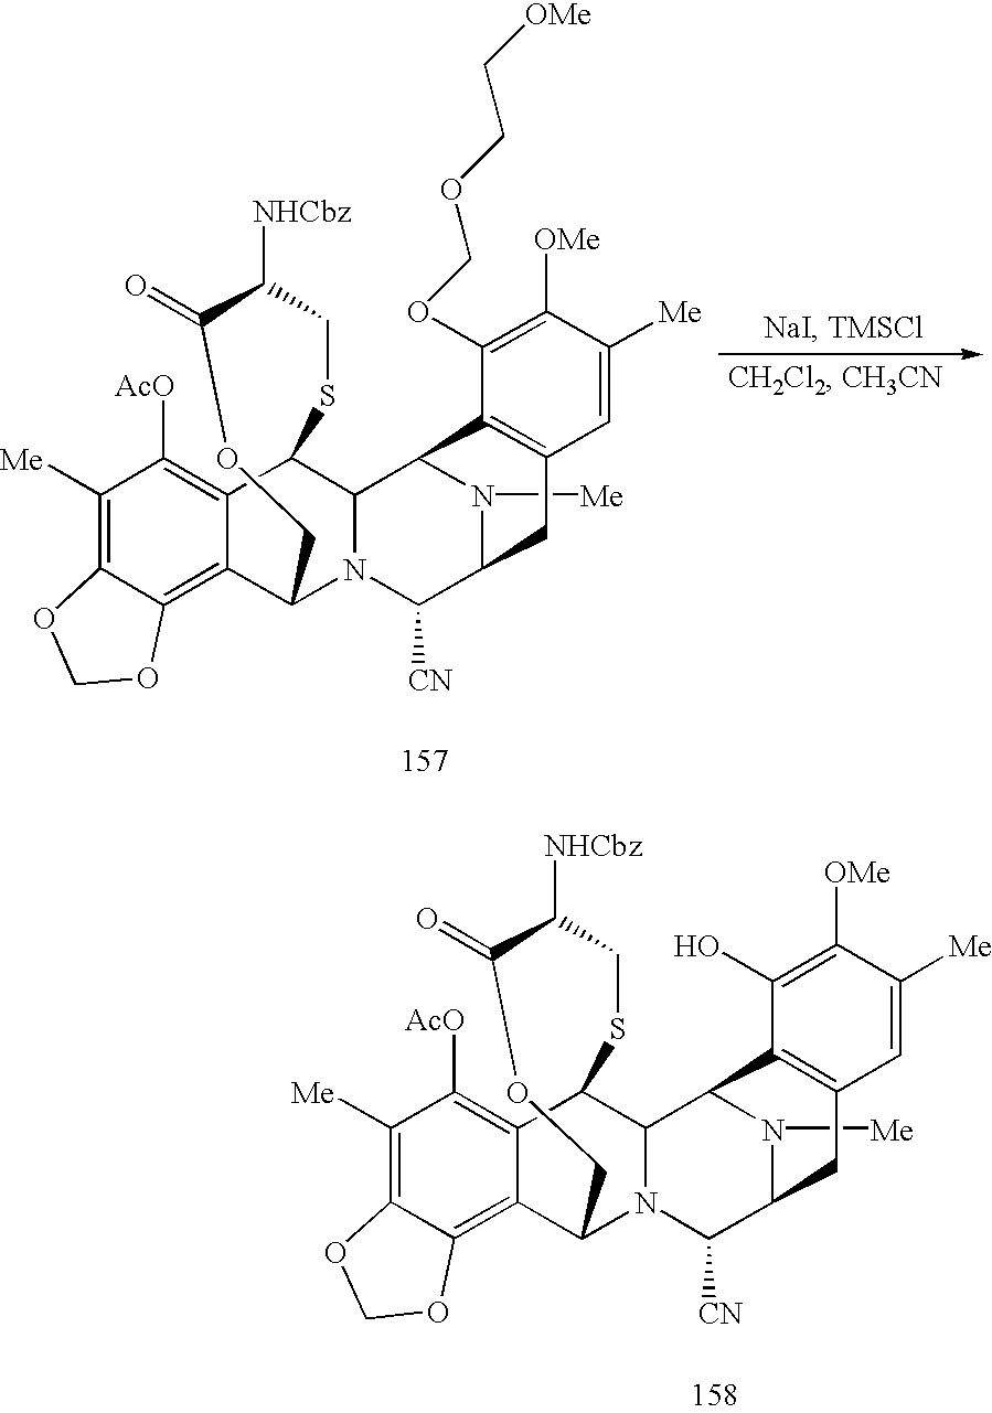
C12=C3C(=C([Me])C([AcO])=C1C1C4N(C2COC(=O)C([NHCbz])CS1)C([CN])C1N([Me])C4C2=C(C1)C=C([Me])C([OMe])=C2O)OCO3.C12=C3C(=C([Me])C([AcO])=C1C1C4N(C2COC(=O)C([NHCbz])CS1)C([CN])C1N([Me])C4C2=C(C1)C=C([Me])C([OMe])=C2OCOCC[OMe])OCO3
